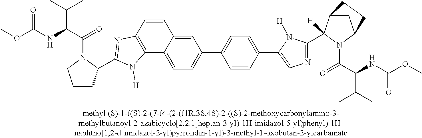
CC(C)C(C(=O)N1CCCC1C1=NC2=C(C3=CC=C(C4=CC=C(C5=CN=C(C6([H])C7CC(N6C(C(NC(OC)=O)C(C)C)=O)CC7)N5[H])C=C4)C=C3C=C2)N1[H])NC(OC)=O
